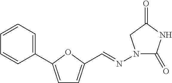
C1=CC=C(C2=CC=C(C=NN3C(=O)NC(=O)C3)O2)C=C1
